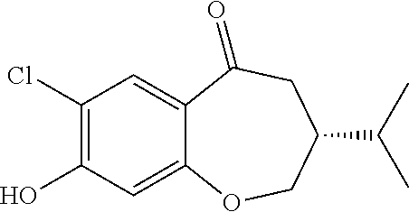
C1(Cl)=C(O)C=C2C(=C1)C(=O)CC(C(C)C)CO2
